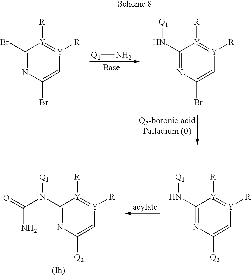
C1(N[Q1])=NC([Q2])=C[Y]([R])=[Y]1[R].C1(N([Q1])C(=O)N)=NC([Q2])=C[Y]([R])=[Y]1[R].C1(Br)=NC(Br)=C[Y]([R])=[Y]1[R].[Q1]N.C1(N[Q1])=NC(Br)=C[Y]([R])=[Y]1[R]
